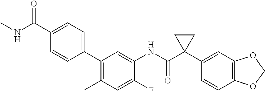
C1(C)=C(C2=CC=C(C(NC)=O)C=C2)C=C(NC(C2(C3=CC4=C(C=C3)OCO4)CC2)=O)C(F)=C1
